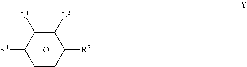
O.C1([R1])CCC([R2])C([L2])C1[L1]
